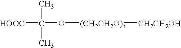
[HOOC]C(O[(CH2CH2O)n][CH2CH2OH])(C)C
